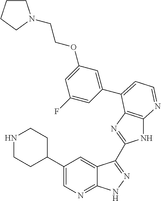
C1(C2CCNCC2)=CN=C2C(=C1)C(C1=NC3=C(N1)N=CC=C3C1=CC(OCCN3CCCC3)=CC(F)=C1)=NN2
